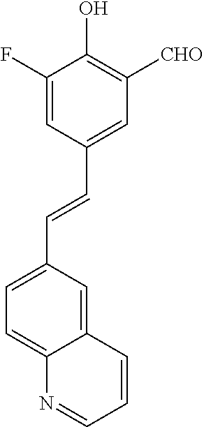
C1=C(F)C(O)=C([CHO])C=C1C=CC1=CC=C2C(=C1)C=CC=N2
